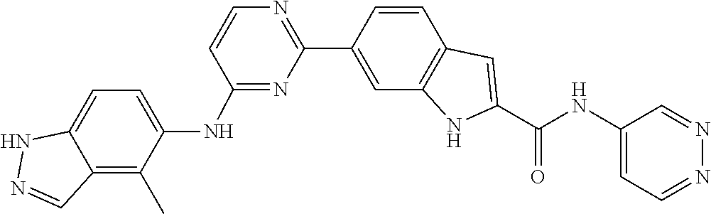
C1=CC2=C(C=C1C1=NC=CC(NC3=CC=C4C(=C3C)C=NN4)=N1)NC(C(NC1=CC=NN=C1)=O)=C2
